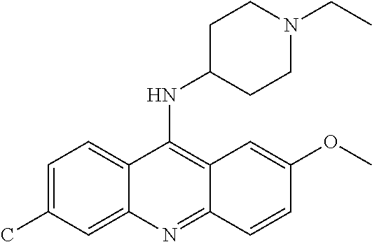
C1C(NC2=C3C(=NC4=CC(C)=CC=C24)C=CC(OC)=C3)CCN(CC)C1
